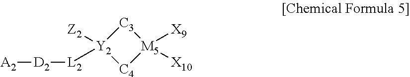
[C3]1[Y2]([Z2])([L2][D2][A2])[C4][M5]1([X9])[X10]
